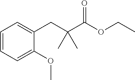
C1=C(CC(C(OCC)=O)(C)C)C(OC)=CC=C1
